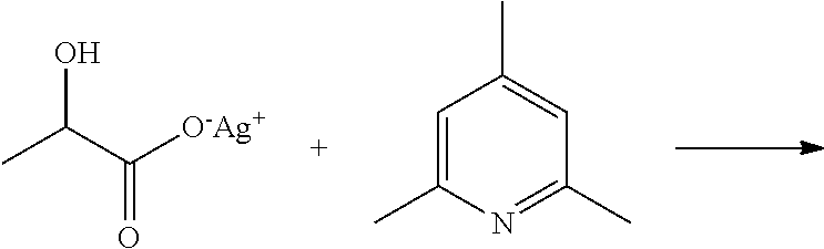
OC(C([O-Ag+])=O)C.C1=C(C)N=C(C)C=C1C
